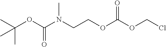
CC(OC(N(CCOC(OCCl)=O)C)=O)(C)C
